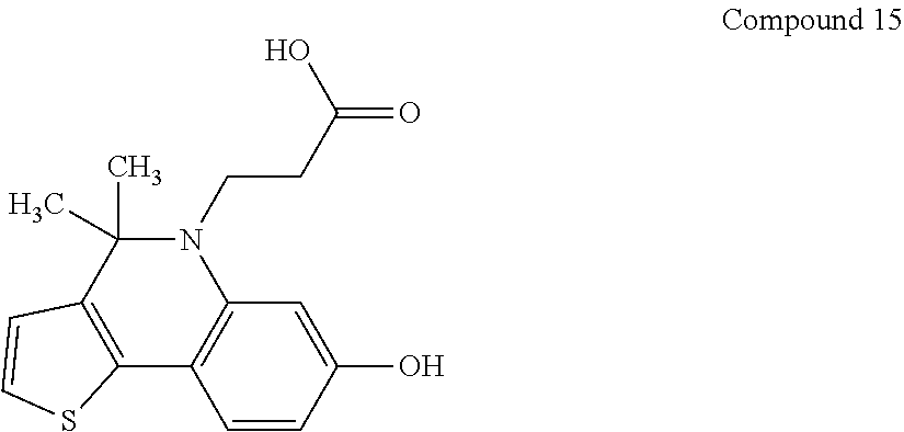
C1=CC(O)=CC2=C1C1=C(C(C)(C)N2CCC(=O)O)C=CS1
